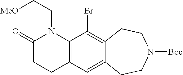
C1(=O)CCC2=C(N1CC[MeO])C(Br)=C1C(=C2)CCN([Boc])CC1
